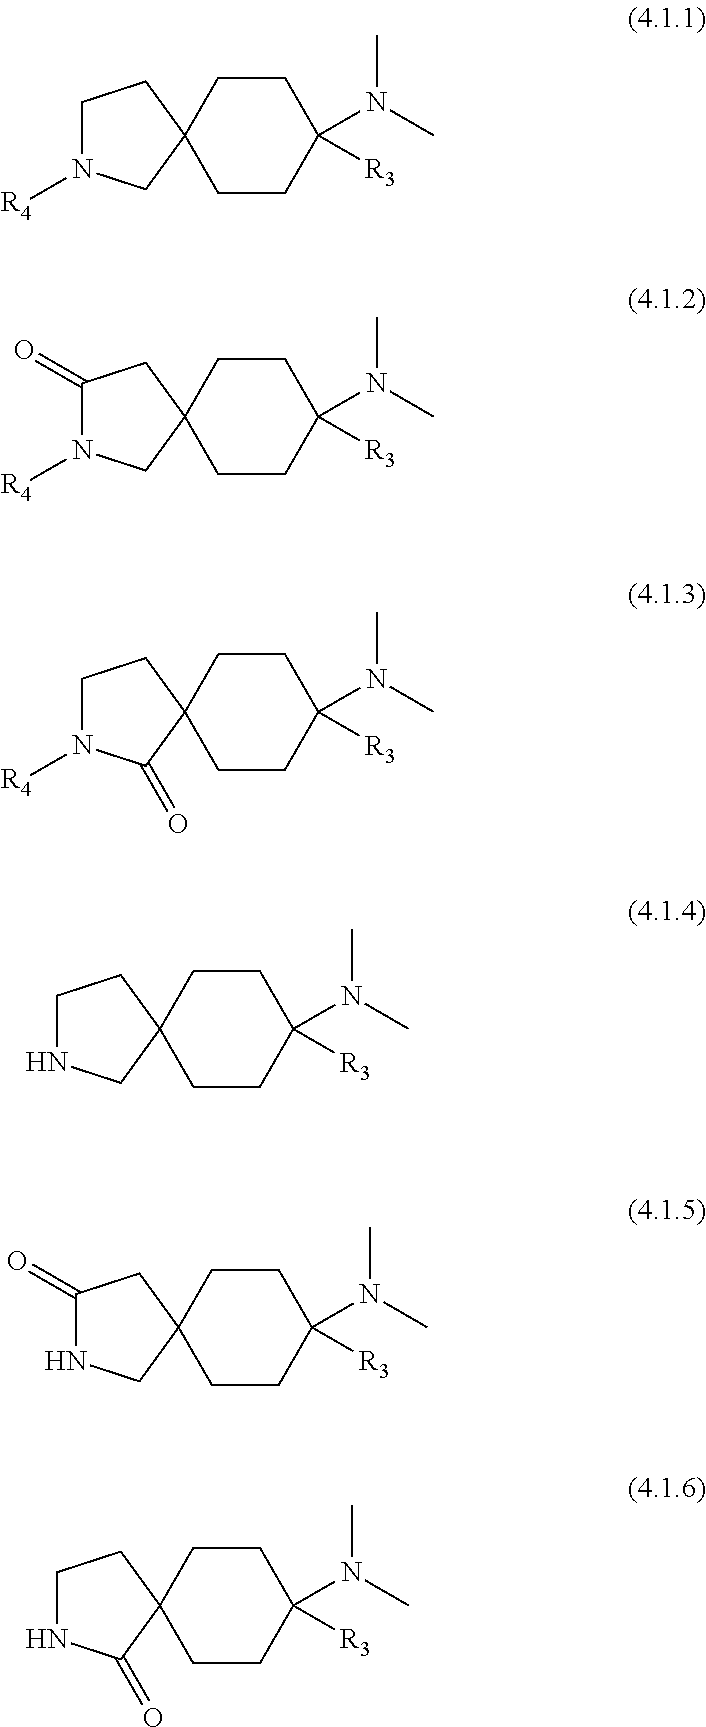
C1CC2(CCC1([R3])N(C)C)CN([R4])CC2.C1CC2(CCC1([R3])N(C)C)CN([R4])C(=O)C2.C1CC2(CCC1([R3])N(C)C)C(=O)N([R4])CC2.C1CC2(CCC1([R3])N(C)C)CNCC2.C1CC2(CCC1([R3])N(C)C)CNC(=O)C2.C1CC2(CCC1([R3])N(C)C)C(=O)NCC2
